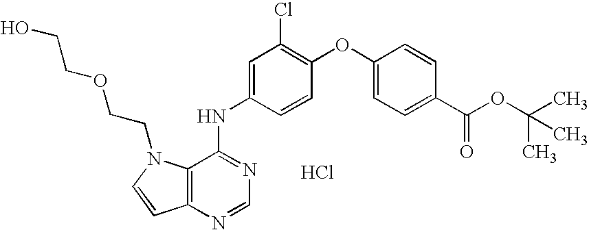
C12=C(N=CN=C1NC1=CC(Cl)=C(OC3=CC=C(C(OC(C)(C)C)=O)C=C3)C=C1)C=CN2CCOCCO.Cl
